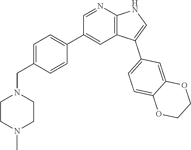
C1=C(CN2CCN(C)CC2)C=CC(C2=CC3=C(N=C2)NC=C3C2=CC=C3C(=C2)OCCO3)=C1
